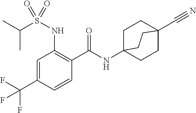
C1=C(C(F)(F)F)C=CC(C(=O)NC23CCC(C#N)(CC2)CC3)=C1NS(C(C)C)(=O)=O
